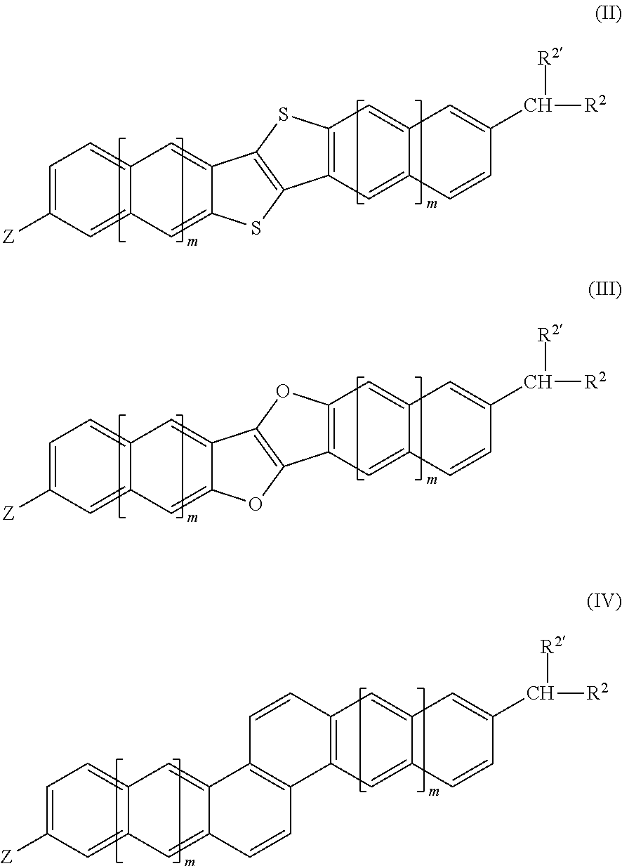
C1=C([Z])C=C2C(=C1)C=C1C(=C2)SC2=C1SC1=C2C=C2C(=C1)C=C(C([R2])[R2])C=C2.C1=C([Z])C=C2C(=C1)C=C1C(=C2)OC2=C1OC1=C2C=C2C(=C1)C=C(C([R2])[R2])C=C2.C1=C([Z])C=C2C(=C1)C=C1C(=C2)C=CC2=C1C=CC1=C2C=C2C(=C1)C=C(C([R2])[R2])C=C2
